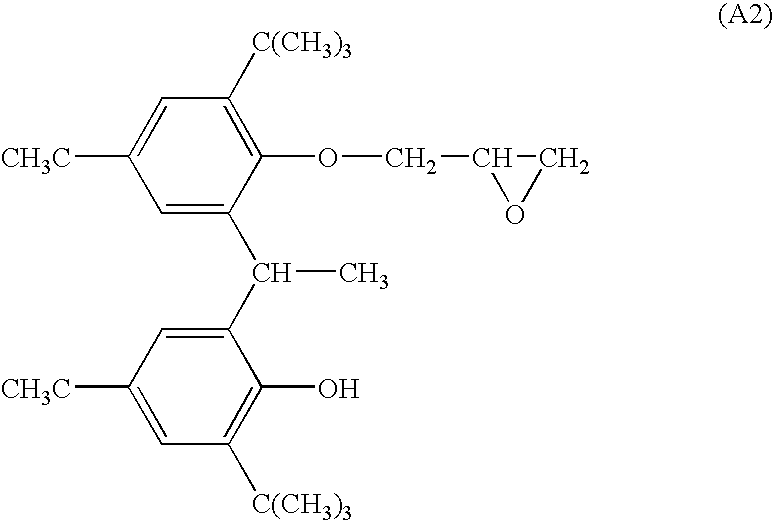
C1(OCC2OC2)=C([C(CH3)3])C=C([CH3C])C=C1C(C1=CC([CH3C])=CC([C(CH3)3])=C1O)C
